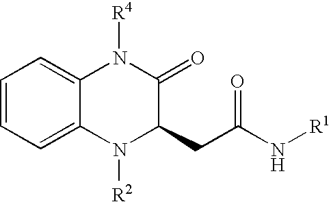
C1=C2C(=CC=C1)N([R2])C(CC(N[R1])=O)C(=O)N2[R4]
